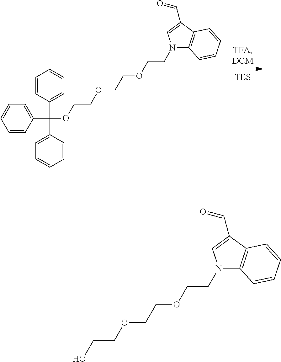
C1(C(OCCOCCOCCN2C=C(C=O)C3=C2C=CC=C3)(C2=CC=CC=C2)C2=CC=CC=C2)=CC=CC=C1.OCCOCCOCCN1C=C(C=O)C2=C1C=CC=C2
